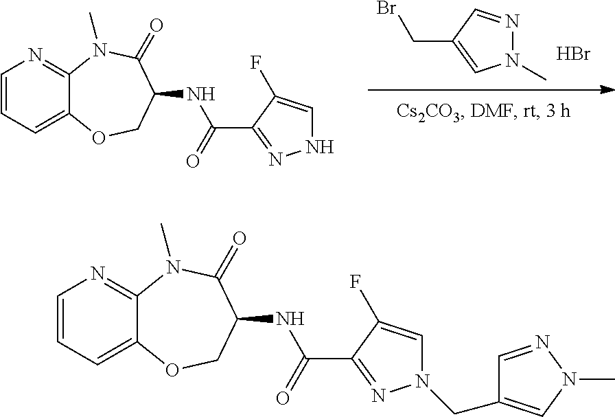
Br.N1(C)N=CC(CBr)=C1.C(=O)(C1=NNC=C1F)NC1COC2=CC=CN=C2N(C)C1=O.C(N1C=C(F)C(C(=O)NC2COC3=CC=CN=C3N(C)C2=O)=N1)C1=CN(C)N=C1
